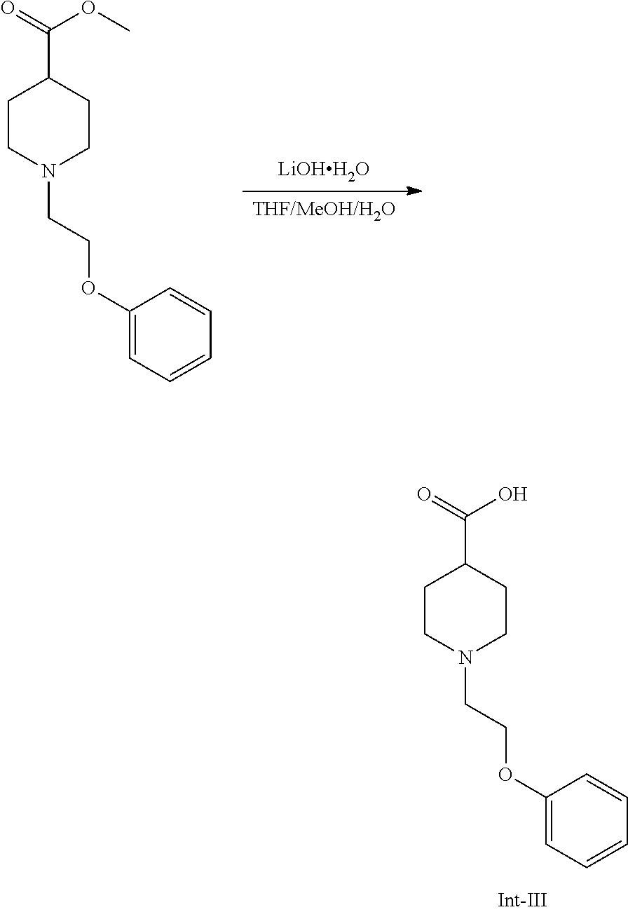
C1CN(CCOC2=CC=CC=C2)CCC1C(O)=O.[THF/MeOH/H2O].[LiOHH2O].C1CN(CCOC2=CC=CC=C2)CCC1C(OC)=O
